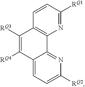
N1=C([RQ1])C=CC2=C1C1=NC([RQ2])=CC=C1C([RQ4])=C2[RQ3]
